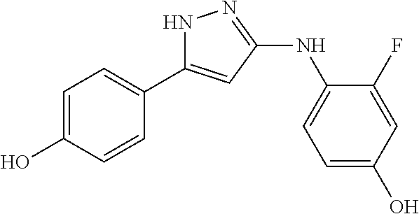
C1=C(O)C=CC(C2=CC(NC3=CC=C(O)C=C3F)=NN2)=C1
